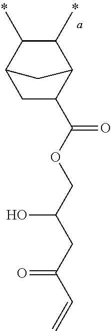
C1C(C(OCC(CC(C=C)=O)O)=O)C2C(C)C(C)C1C2
